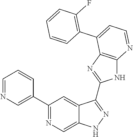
C1=NC=C(C2=NC=C3C(=C2)C(C2=NC4=C(N2)N=CC=C4C2=C(F)C=CC=C2)=NN3)C=C1
